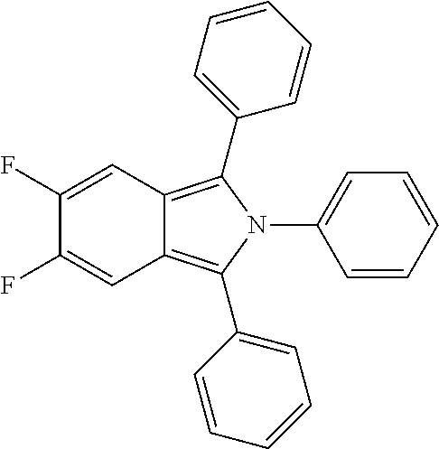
C1=CC=CC=C1N1C(C2=CC=CC=C2)=C2C(=C1C1=CC=CC=C1)C=C(F)C(F)=C2
